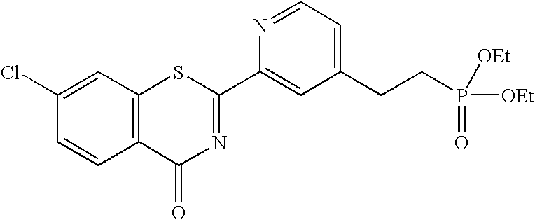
N1=CC=C(CCP(=O)([OEt])[OEt])C=C1C1=NC(=O)C2=C(S1)C=C(Cl)C=C2
